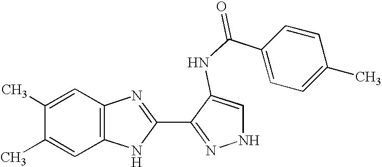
C1=C(C)C(C)=CC2=C1NC(C1=NNC=C1NC(=O)C1=CC=C(C)C=C1)=N2
